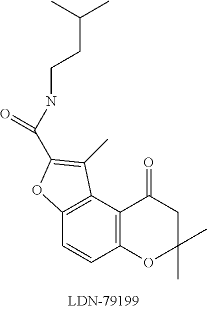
C12=C(C3=C(C=C1)OC(C(NCCC(C)C)=O)=C3C)C(=O)CC(C)(C)O2
